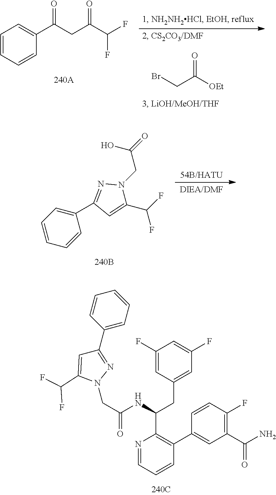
C1(F)=CC(CC(NC(CN2N=C(C3=CC=CC=C3)C=C2C(F)F)=O)C2=C(C3=CC(C(N)=O)=C(F)C=C3)C=CC=N2)=CC(F)=C1.O=C([OEt])CBr.C1(C(CC(C(F)F)=O)=O)=CC=CC=C1.C(F)(F)C1=CC(C2=CC=CC=C2)=NN1CC(O)=O
